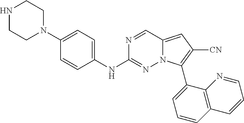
N1CCN(C2=CC=C(NC3=NN4C(=CC([CN])=C4C4=CC=CC5=C4N=CC=C5)C=N3)C=C2)CC1
